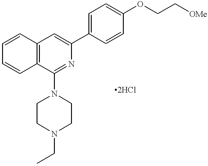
C1=CC2=C(C=C1)C=C(C1=CC=C(OCC[OMe])C=C1)N=C2N1CCN(CC)CC1
